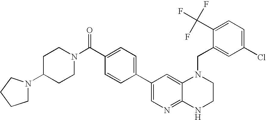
C1(C2=CC=C(C(N3CCC(N4CCCC4)CC3)=O)C=C2)=CN=C2C(=C1)N(CC1=CC(Cl)=CC=C1C(F)(F)F)CCN2
